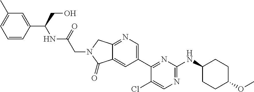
C1(Cl)=CN=C(NC2CCC(OC)CC2)N=C1C1=CN=C2C(=C1)C(=O)N(CC(=O)NC(C1=CC(C)=CC=C1)CO)C2
